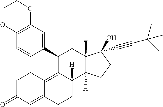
O1CCOC2=C1C=CC(C1C3=C4C(=CC(=O)CC4)CCC3([H])C3([H])C(C)(C1)C(O)(C#CC(C)(C)C)CC3)=C2
